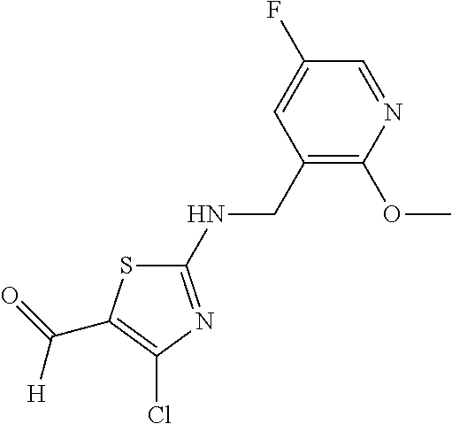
C1(NCC2=C(OC)N=CC(F)=C2)=NC(Cl)=C(C(=O)[H])S1
